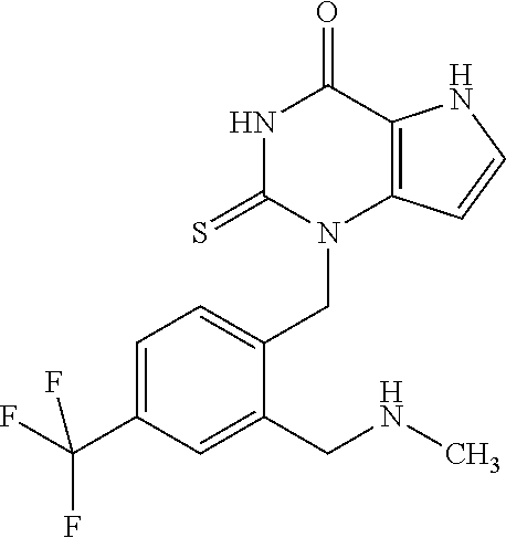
N1C(=S)N(CC2=CC=C(C(F)(F)F)C=C2CNC)C2=C(C1=O)NC=C2
